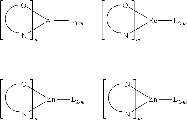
[Al]([L3-m])(N)O.[Be]([L2-m])(N)O.[Zn]([L2-m])(N)O.[Zn]([L2-m])(N)N
